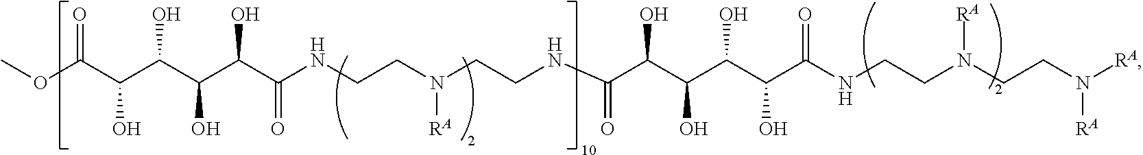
COC(C(C(C(C(C(NCCN(CCNC(C(C(C(C(C(NCCN(CCN([RA])[RA])[RA])=O)O)O)O)O)=O)[RA])=O)O)O)O)O)=O
